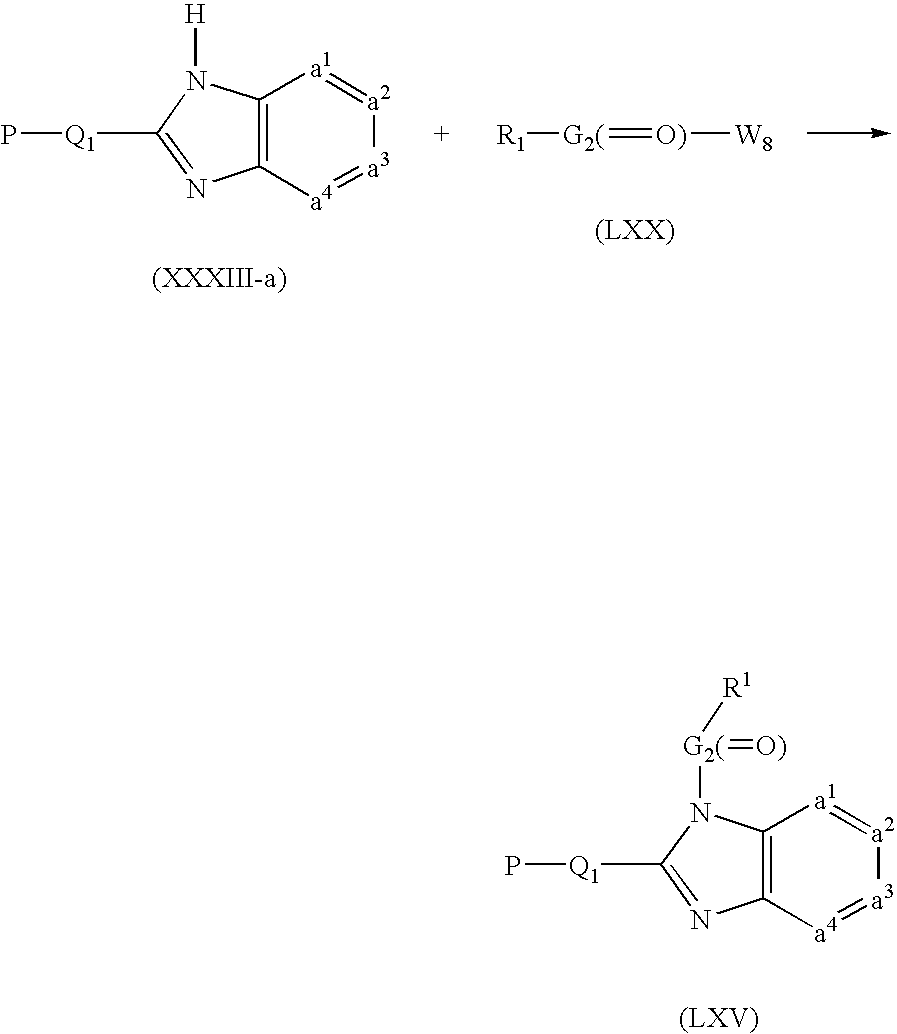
C12=C([a4]=[a3][a2]=[a1]1)N=C([Q1]P)N2[H].[R1][G2(]=[O)][W8].C12=C([a4]=[a3][a2]=[a1]1)N=C([Q1]P)N2[G2(]([R1])=[O)]
